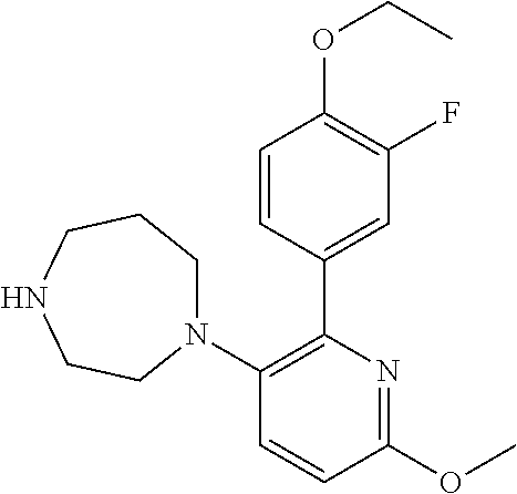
C1(N2CCCNCC2)=C(C2=CC(F)=C(OCC)C=C2)N=C(OC)C=C1
